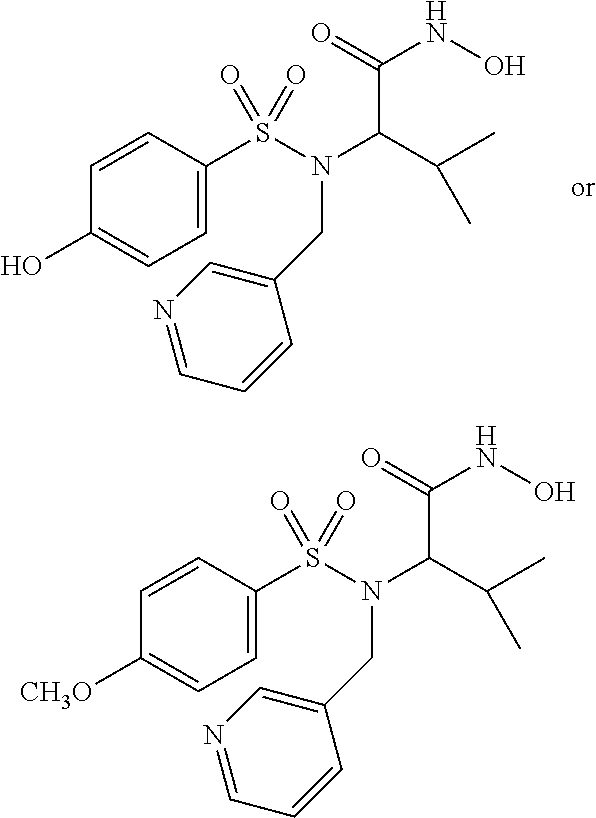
C1=C(S(N(C(C(C)C)C(=O)NO)CC2=CN=CC=C2)(=O)=O)C=CC(O)=C1.C1=C(S(N(C(C(C)C)C(=O)NO)CC2=CN=CC=C2)(=O)=O)C=CC([CH3O])=C1
